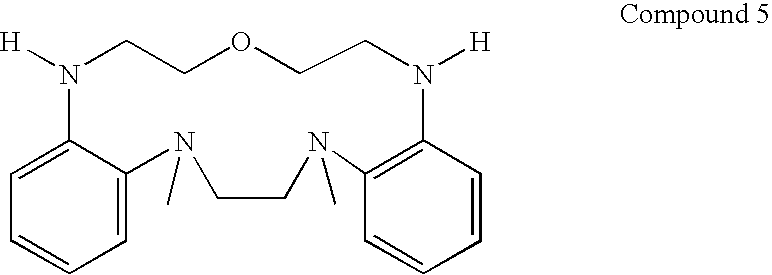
C1=CC=C2C(=C1)N([H])CCOCCN([H])C1=C(C=CC=C1)N(C)CCN2C
